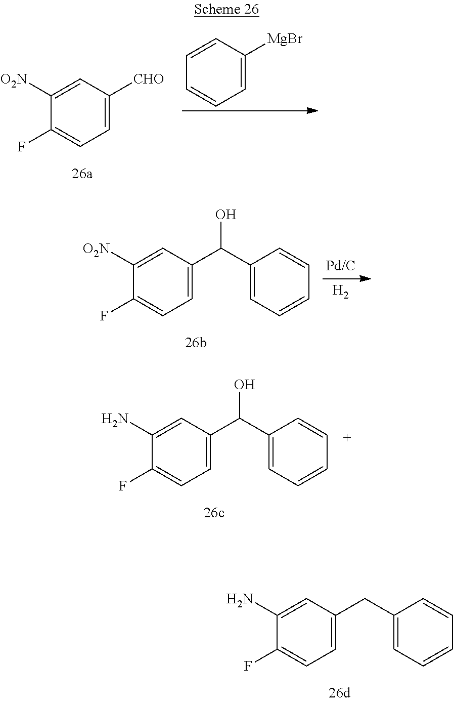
C1([O2N])=CC([CHO])=CC=C1F.C1=CC([MgBr])=CC=C1.C1([O2N])=CC(C(C2=CC=CC=C2)O)=CC=C1F.[H2].C1(N)=CC(C(C2=CC=CC=C2)O)=CC=C1F.C1(N)=CC(CC2=CC=CC=C2)=CC=C1F
